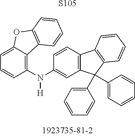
[S105].C1(N(C2=CC3=C(C=C2)C2=C(C=CC=C2)C3(C2=CC=CC=C2)C2=CC=CC=C2)[H])=C2C(=CC=C1)OC1=C2C=CC=C1
